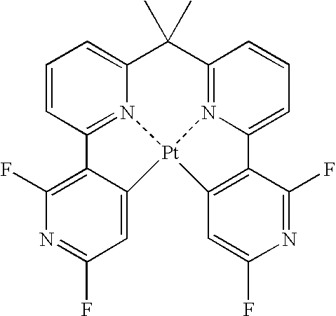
C1(C)(C)C2=N3C(=CC=C2)C2=C(C=C(F)N=C2F)[Pt]32N3=C(C=CC=C13)C1=C(F)N=C(F)C=C12
